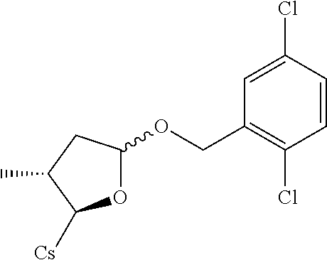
O1C(OCC2=C(Cl)C=CC(Cl)=C2)CC(C)C1[Cs]
